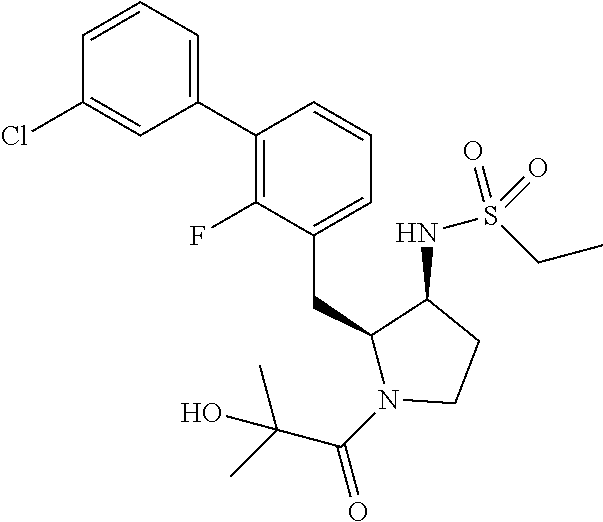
C1(C2=C(F)C(CC3N(C(C(C)(C)O)=O)CCC3NS(CC)(=O)=O)=CC=C2)=CC=CC(Cl)=C1
